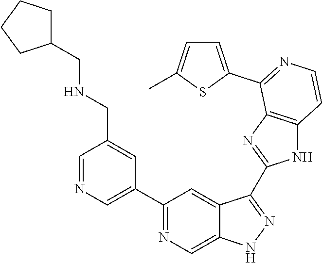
C1=NC=C(C2=NC=C3C(=C2)C(C2=NC4=C(N2)C=CN=C4C2=CC=C(C)S2)=NN3)C=C1CNCC1CCCC1
